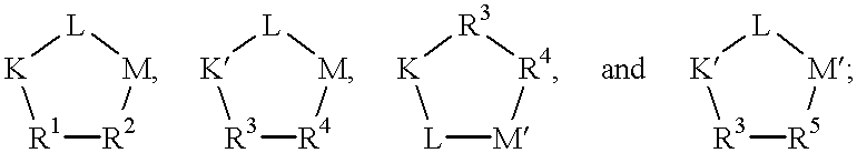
[R1]1[R2][M][L][K]1.[R3]1[R4][M][L][K]1.[L]1[M][R4][R3][K]1.[R3]1[R5][M][L][K]1
